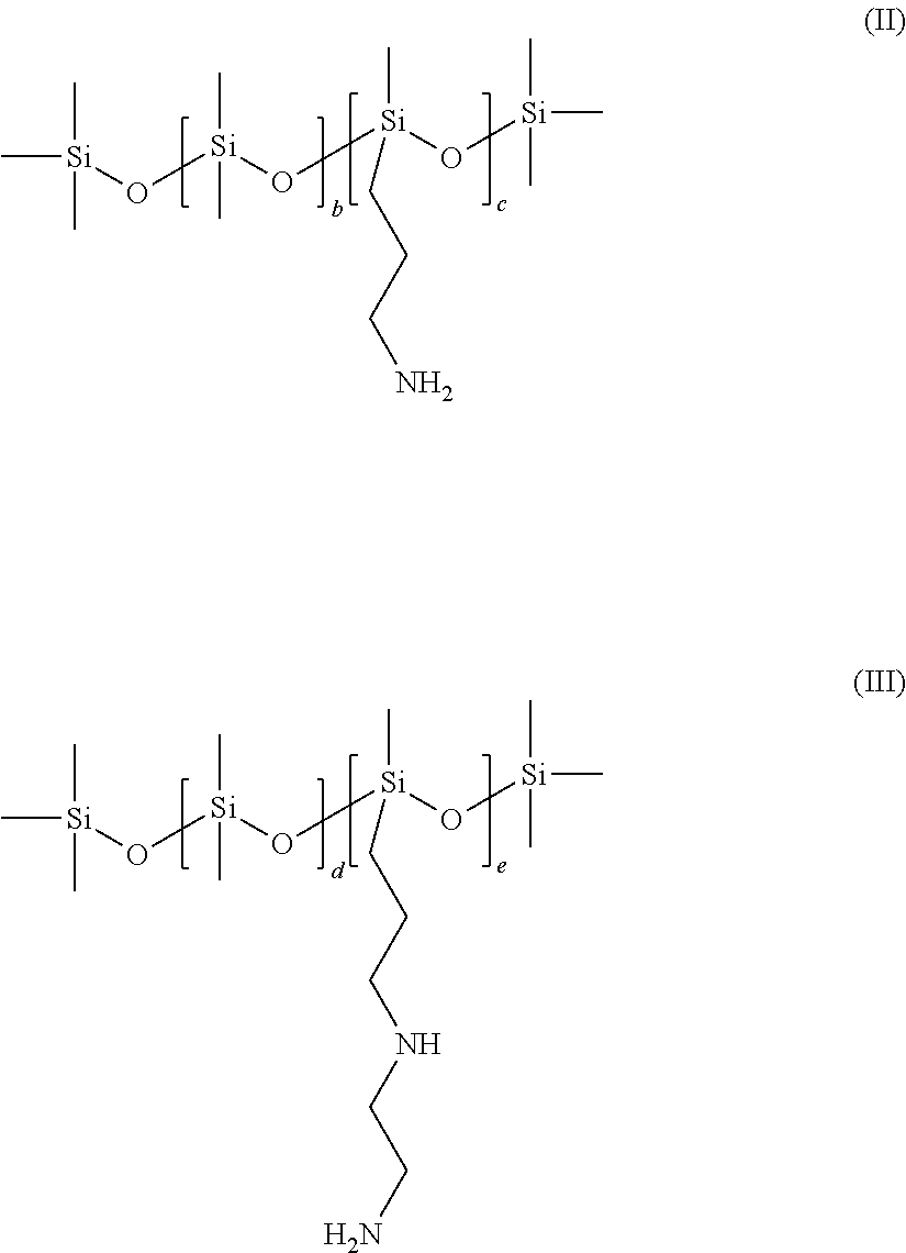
C[Si](C)(C)O[Si](C)(C)O[Si](C)(CCCN)O[Si](C)(C)C.C[Si](C)(C)O[Si](C)(C)O[Si](C)(CCCNCCN)O[Si](C)(C)C
